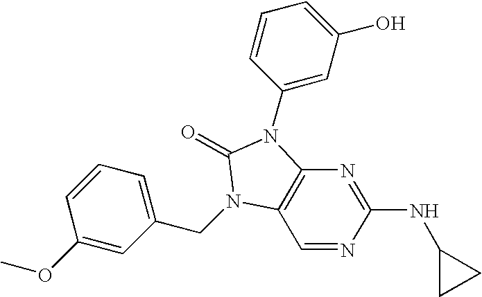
C1=NC(NC2CC2)=NC2=C1N(CC1=CC=CC(OC)=C1)C(=O)N2C1=CC(O)=CC=C1
